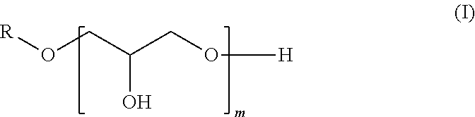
O(CC(CO[H])O)[R]
